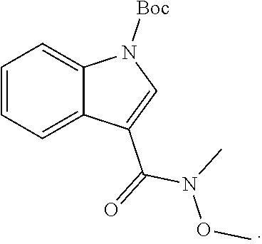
C1=CC=C2C(=C1)N([Boc])C=C2C(=O)N(C)OC
